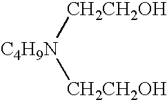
[C4H9N]([CH2CH2OH])[CH2CH2OH]
